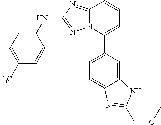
C1(NC2=NN3C(=N2)C=CC=C3C2=CC=C3C(=C2)NC(COC)=N3)=CC=C([F3C])C=C1
